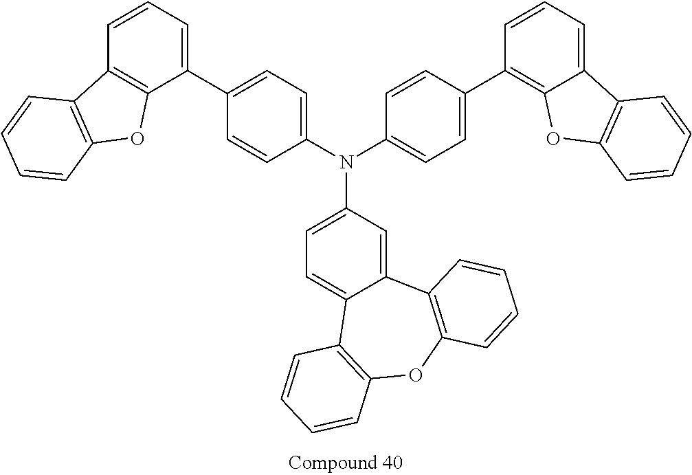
C1(C2=CC=C(N(C3=CC=C(C4=C5C(=CC=C4)C4=C(O5)C=CC=C4)C=C3)C3=CC=C4C(=C3)C3=C(OC5=C4C=CC=C5)C=CC=C3)C=C2)=CC=CC2=C1OC1=C2C=CC=C1
